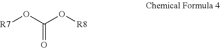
[R7]OC(O[R8])=O
